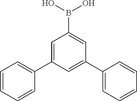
C1=C(C2=CC=CC=C2)C=C(C2=CC=CC=C2)C=C1B(O)O
